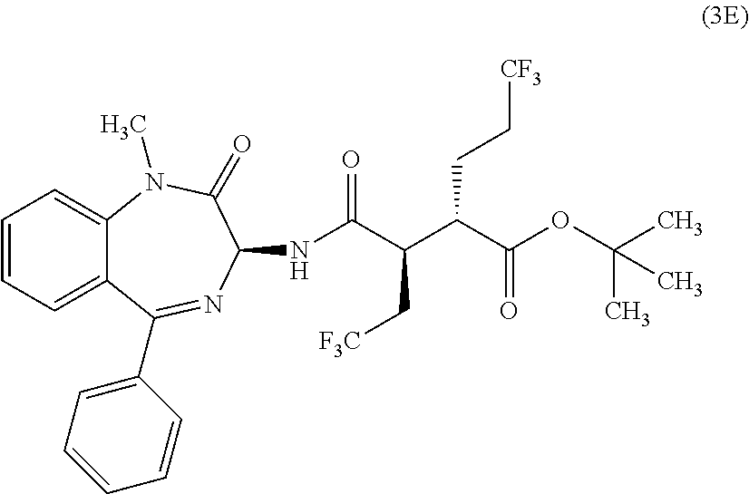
C1=CC=C2C(=C1)N(C)C(=O)C(NC(C(C(C(OC(C)(C)C)=O)CC[CF3])C[F3C])=O)N=C2C1=CC=CC=C1
